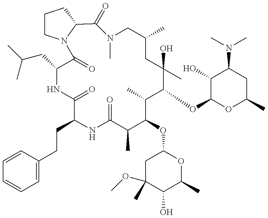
C1=CC(CCC2C(=O)NC(CC(C)C)C(=O)N3CCCC3C(=O)N(C)CC(C)CC(C)(O)C(OC3OC(C)CC(N(C)C)C3O)C(C)C(OC3CC(OC)(C)C(O)C(C)O3)C(C)C(=O)N2)=CC=C1
